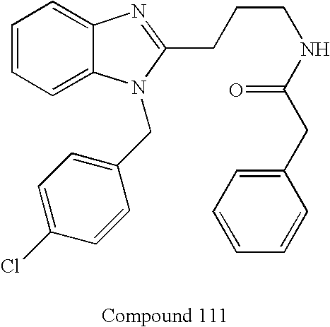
C1=CC=C2C(=C1)N=C(CCCNC(=O)CC1=CC=CC=C1)N2CC1=CC=C(Cl)C=C1
